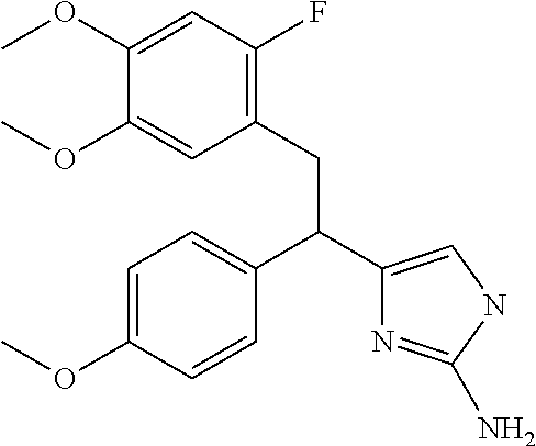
C1=C(OC)C=CC(C(C2=CNC(N)=N2)CC2=C(F)C=C(OC)C(OC)=C2)=C1
